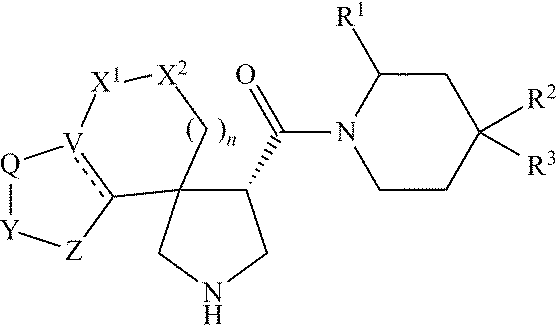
[Q]1[Y][Z]c2[V]1[X1][X2]CC21C(C(=O)N2CCC([R2])([R3])CC2[R1])CNC1
